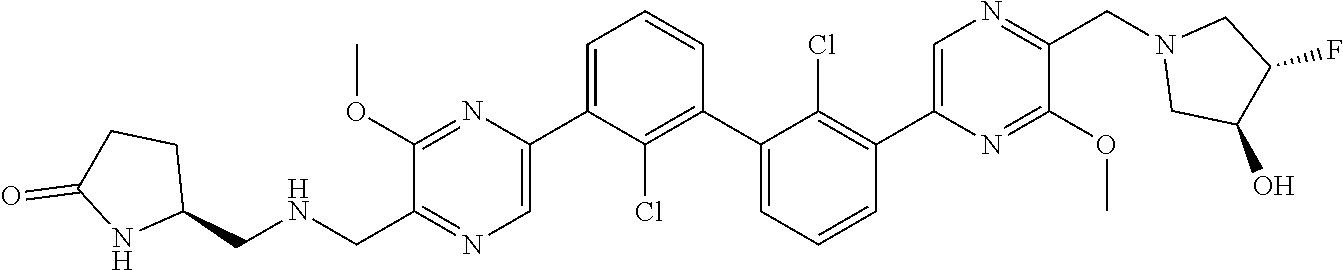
C1(C2=CN=C(CNCC3CCC(=O)N3)C(OC)=N2)=CC=CC(C2=CC=CC(C3=CN=C(CN4CC(O)C(F)C4)C(OC)=N3)=C2Cl)=C1Cl
